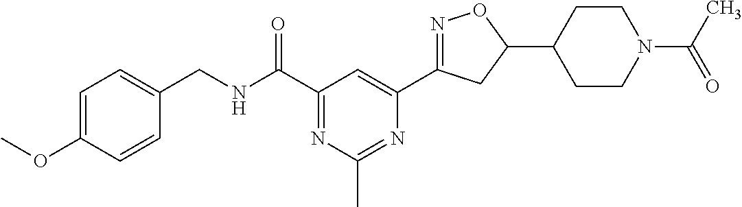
C1=C(OC)C=CC(CNC(C2=NC(C)=NC(C3=NOC(C4CCN(C(C)=O)CC4)C3)=C2)=O)=C1
